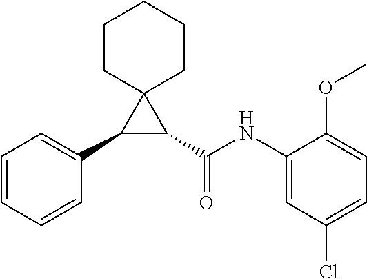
C1(C2=CC=CC=C2)C(C(NC2=CC(Cl)=CC=C2OC)=O)C12CCCCC2
